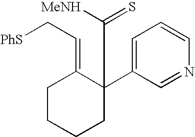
C1CCCC(C2=CC=CN=C2)(C(=S)[MeNH])C1=CC[PhS]
